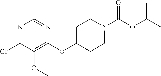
O(C1CCN(C(OC(C)C)=O)CC1)C1=C(OC)C(Cl)=NC=N1
